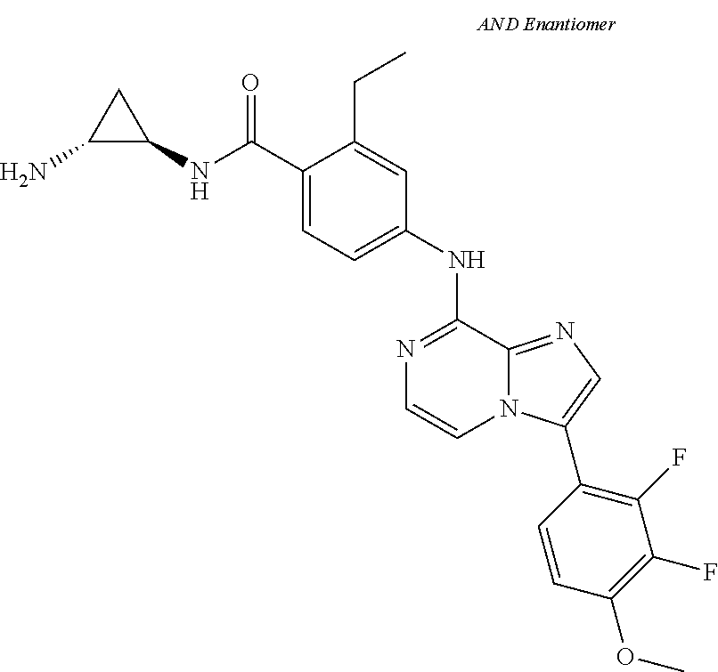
N1=C(NC2=CC=C(C(NC3CC3N)=O)C(CC)=C2)C2=NC=C(C3=C(F)C(F)=C(OC)C=C3)N2C=C1
